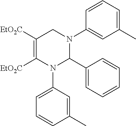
C1([EtO2C])=C([EtO2C])N(C2=CC=CC(C)=C2)C(C2=CC=CC=C2)N(C2=CC(C)=CC=C2)C1
